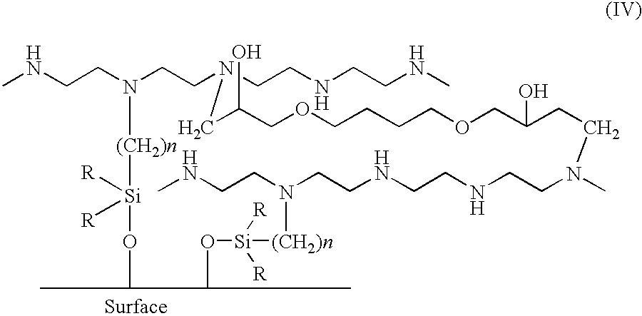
CNCCN(CCN(CCNCCNC)CC(COCCCCOCC(CCN(CCNCCNCCN(CCNC)[(CH2)n][Si](O)([R])[R])C)O)O)[(CH2)n][Si](O)([R])[R]
